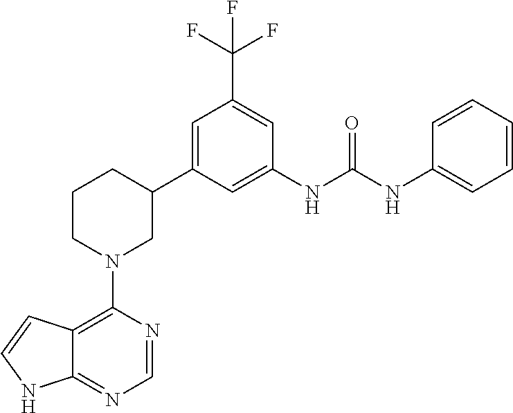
C12=C(N3CC(C4=CC(C(F)(F)F)=CC(NC(NC5=CC=CC=C5)=O)=C4)CCC3)N=CN=C1NC=C2
